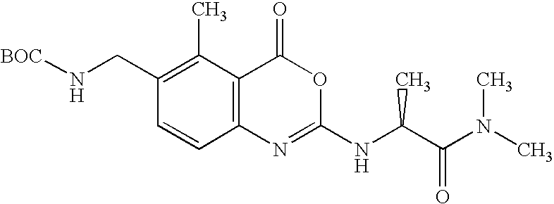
C1(CN[BOC])=C(C)C2=C(C=C1)N=C(NC(C)C(=O)N(C)C)OC2=O
